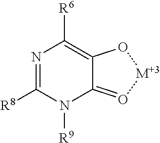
N1=C([R8])N([R9])C2=O[M+3]OC2=C1[R6]
